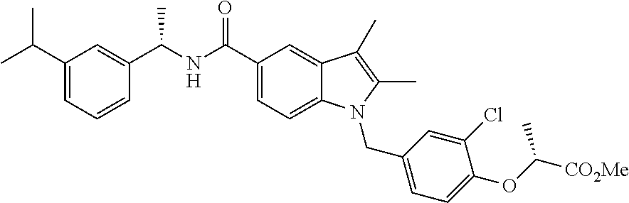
C(C1=CC=C2C(=C1)C(C)=C(C)N2CC1=CC=C(OC([CO2Me])C)C(Cl)=C1)(=O)NC(C1=CC(C(C)C)=CC=C1)C
